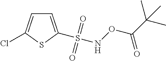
C1=C(S(NOC(C(C)(C)C)=O)(=O)=O)SC(Cl)=C1
